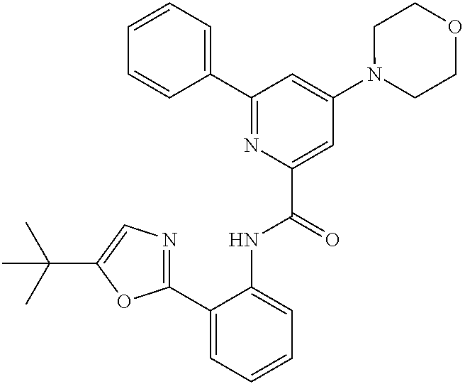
C1=CC=C(C2=NC(C(NC3=CC=CC=C3C3=NC=C(C(C)(C)C)O3)=O)=CC(N3CCOCC3)=C2)C=C1
